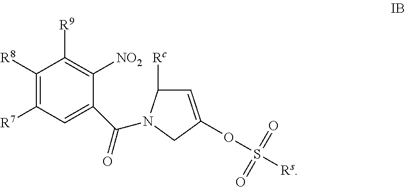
C1([R8])=C([R7])C=C(C(=O)N2C([Rc])C=C(OS(=O)(=O)[Rs])C2)C([NO2])=C1[R9]
